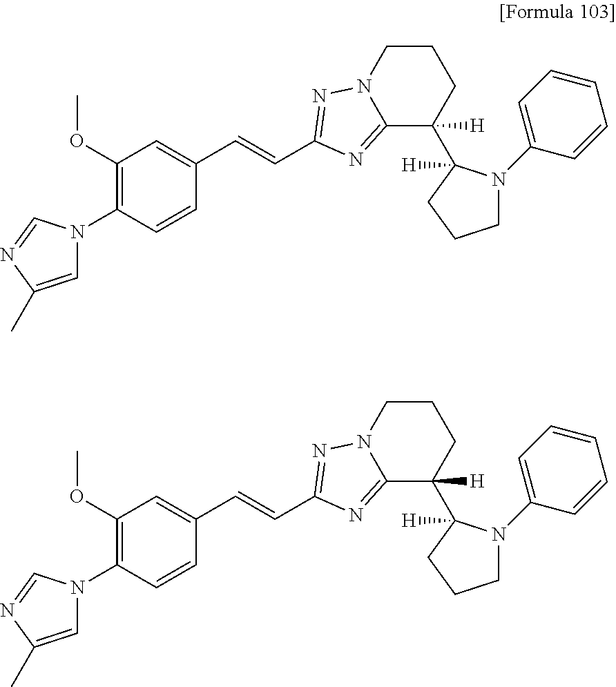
C1(OC)=C(N2C=C(C)N=C2)C=CC(C=CC2=NN3C(=N2)C([H])(C2([H])N(C4=CC=CC=C4)CCC2)CCC3)=C1.C1(OC)=C(N2C=C(C)N=C2)C=CC(C=CC2=NN3C(=N2)C([H])(C2([H])N(C4=CC=CC=C4)CCC2)CCC3)=C1
